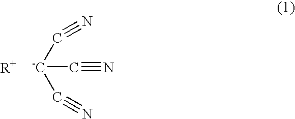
C([-C](C#N)C#N)#N
